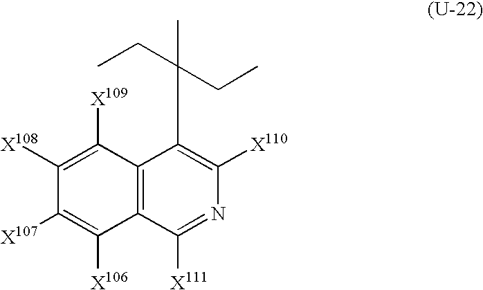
C12=C(C([X111])=NC([X110])=C1C(CC)(C)CC)C([X106])=C([X107])C([X108])=C2[X109]
